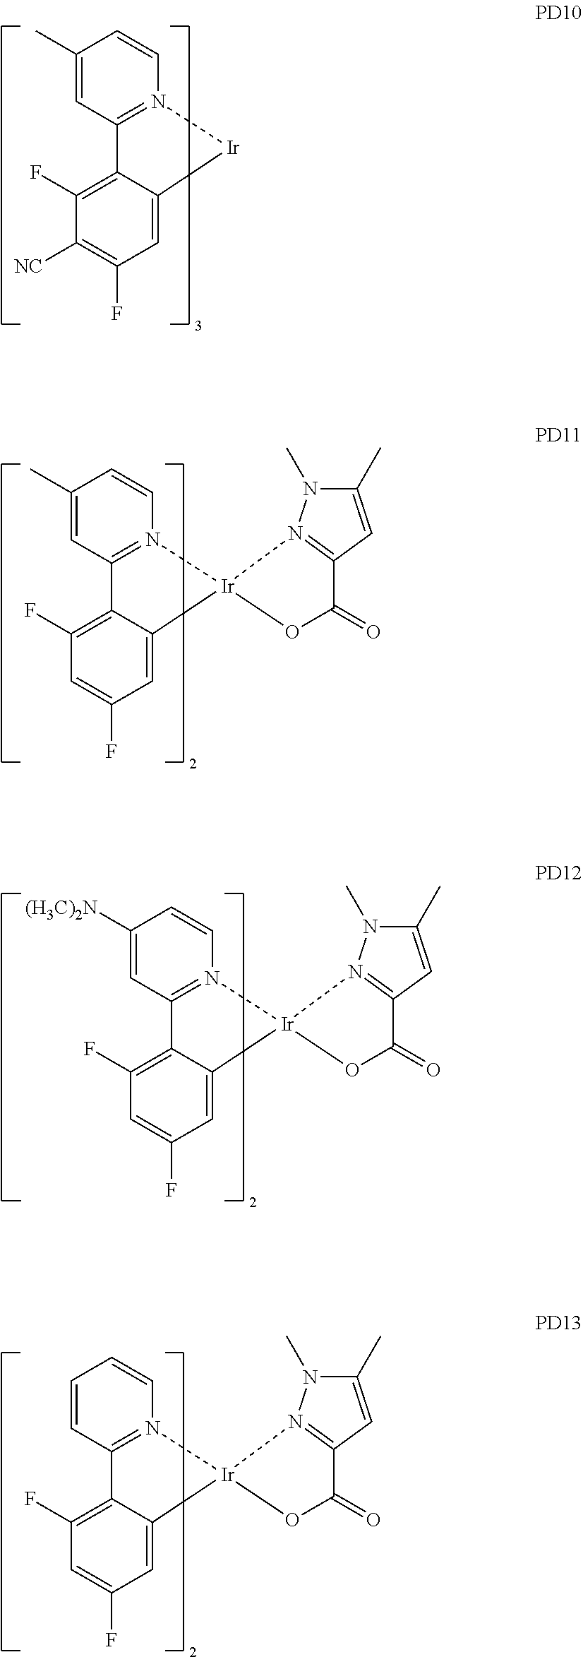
C1(C)=CC2=N(C=C1)[Ir]C1=CC(F)=C([NC])C(F)=C21.C1(C)=CC2=N(C=C1)[Ir]1(C3=CC(F)=CC(F)=C23)OC(=O)C2=N1N(C)C(C)=C2.C1([(H3C)2N])=CC2=N(C=C1)[Ir]1(C3=CC(F)=CC(F)=C23)OC(=O)C2=N1N(C)C(C)=C2.C1=CC2=N(C=C1)[Ir]1(C3=CC(F)=CC(F)=C23)OC(=O)C2=N1N(C)C(C)=C2
